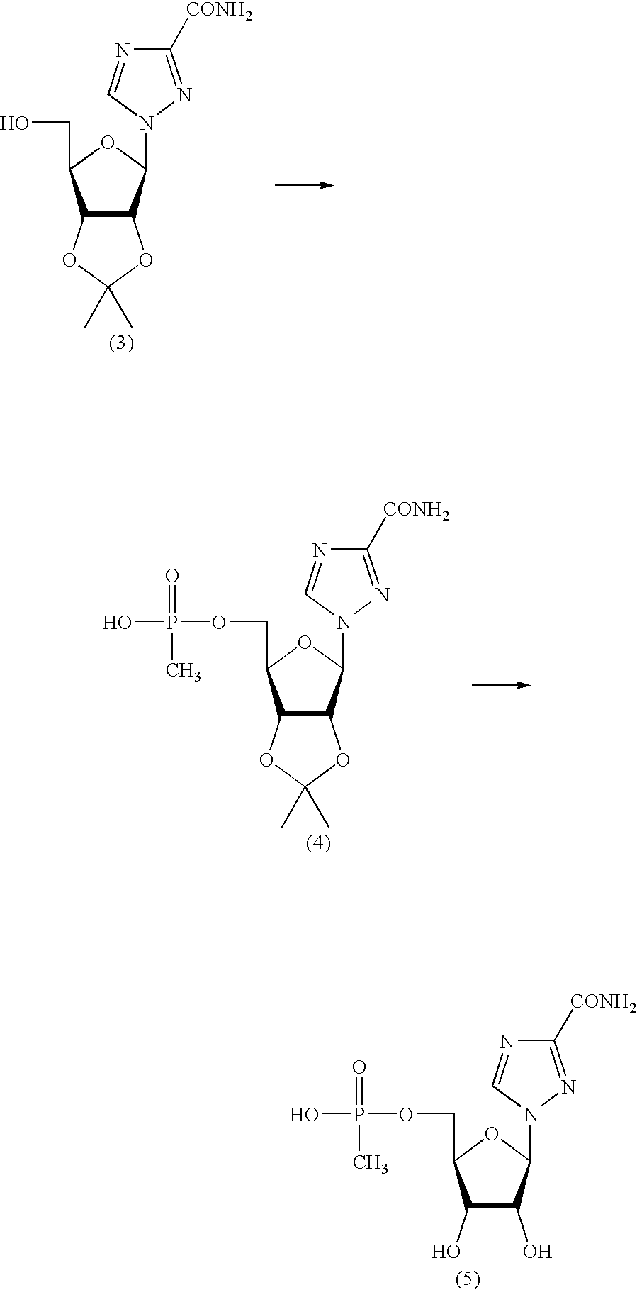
C12C(C(N3C=NC([CONH2])=N3)OC1CO)OC(C)(C)O2.C12C(C(N3C=NC([CONH2])=N3)OC1COP(O)(=O)C)OC(C)(C)O2.C1(O)C(O)C(N2C=NC([CONH2])=N2)OC1COP(O)(=O)C
